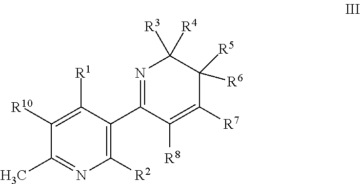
C1([R7])=C([R8])C(C2=C([R2])N=C(C)C([R10])=C2[R1])=NC([R4])([R3])C1([R6])[R5]
